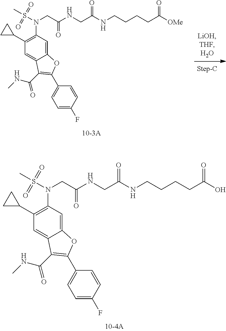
C(C(NCC(=O)NCCCCC(O)=O)=O)N(S(C)(=O)=O)C1=C(C2CC2)C=C2C(=C1)OC(C1=CC=C(F)C=C1)=C2C(=O)NC.C(C(NCC(=O)NCCCCC([OMe])=O)=O)N(S(C)(=O)=O)C1=C(C2CC2)C=C2C(=C1)OC(C1=CC=C(F)C=C1)=C2C(=O)NC
